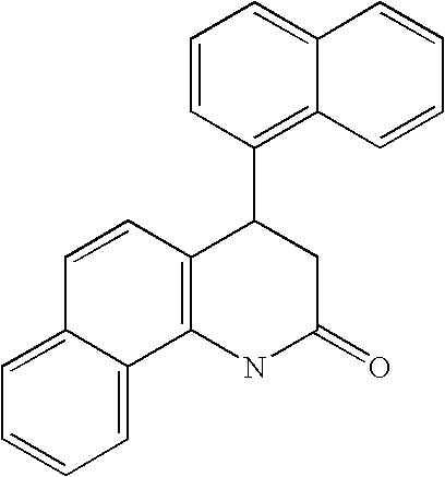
C1=CC(C2C3=C(NC(=O)C2)C2=CC=CC=C2C=C3)=C2C(=C1)C=CC=C2
